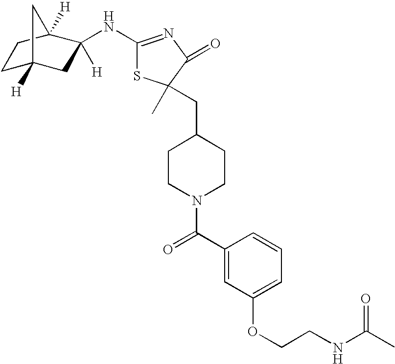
C1C2([H])CC([H])(NC3=NC(=O)C(C)(CC4CCN(C(C5=CC(OCCNC(C)=O)=CC=C5)=O)CC4)S3)C([H])(C1)C2
